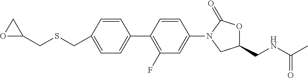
C1(CNC(C)=O)OC(=O)N(C2=CC(F)=C(C3=CC=C(CSCC4CO4)C=C3)C=C2)C1
